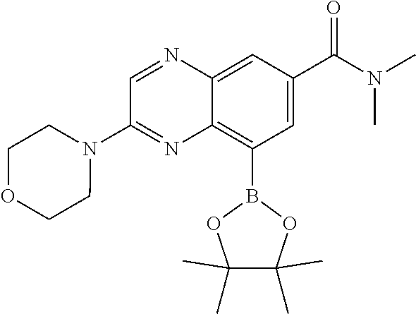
C1=C(C(N(C)C)=O)C=C2C(=C1B1OC(C)(C)C(C)(C)O1)N=C(N1CCOCC1)C=N2
